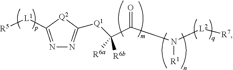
N1=C([L1][R5])[Q2]C([Q1]C(C(=O)N([R1])[L2][R7])([R6a])[R6b])=N1
